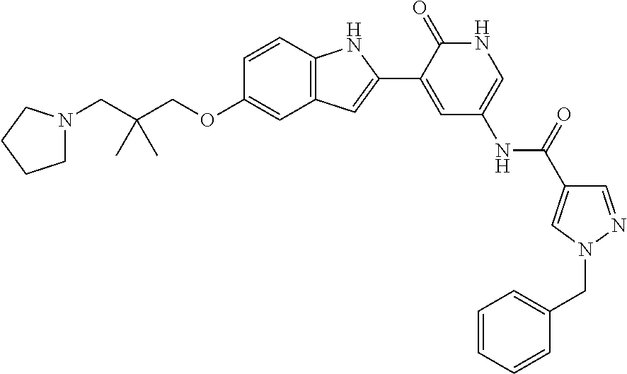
C(OC1=CC2=C(C=C1)NC(C1=CC(NC(C3=CN(CC4=CC=CC=C4)N=C3)=O)=CNC1=O)=C2)C(CN1CCCC1)(C)C
